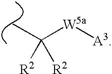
C([R2])([R2])([W5a][A3])C
